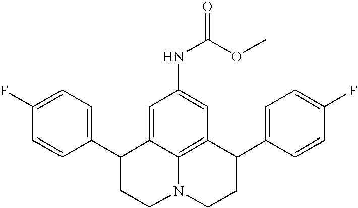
C1=CC(C2CCN3C4=C(C(C5=CC=C(F)C=C5)CC3)C=C(NC(=O)OC)C=C24)=CC=C1F
